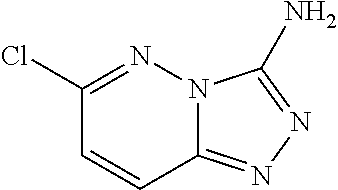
C12=NN=C(N)N1N=C(Cl)C=C2
